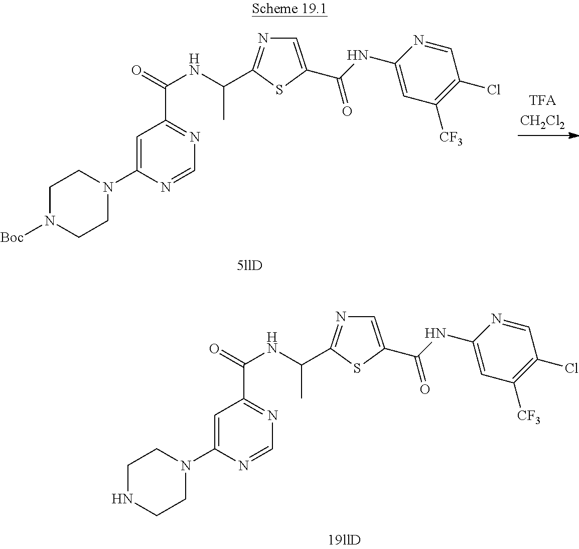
C1N([Boc])CCN(C2=CC(C(=O)NC(C)C3=NC=C(C(NC4=CC([CF3])=C(Cl)C=N4)=O)S3)=NC=N2)C1.C1NCCN(C2=CC(C(=O)NC(C)C3=NC=C(C(NC4=CC([CF3])=C(Cl)C=N4)=O)S3)=NC=N2)C1
